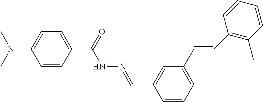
C1(C(=O)NN=CC2=CC(C=CC3=C(C)C=CC=C3)=CC=C2)=CC=C(N(C)C)C=C1
